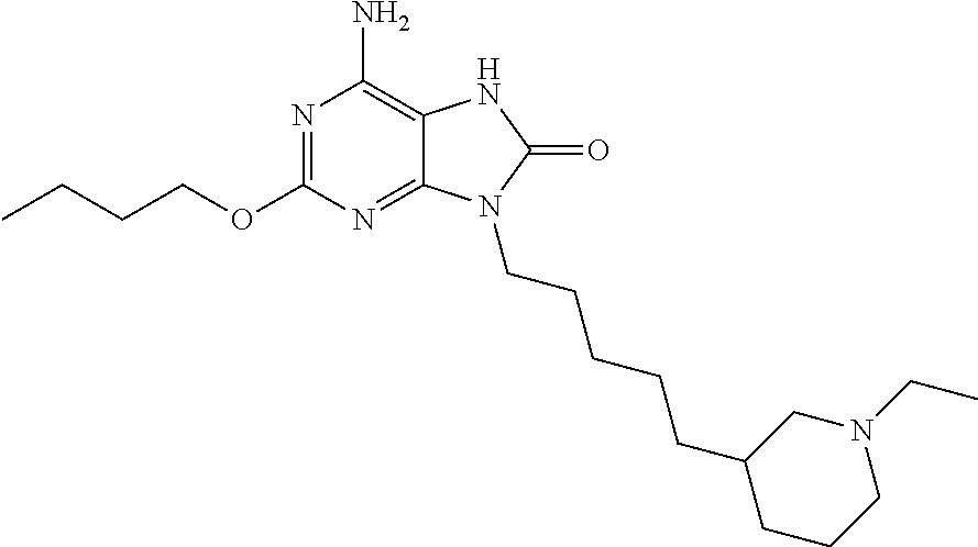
N1=C(OCCCC)N=C2C(=C1N)NC(=O)N2CCCCCC1CCCN(CC)C1
